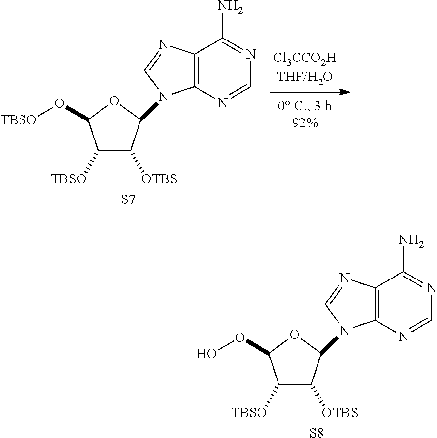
C1(N2C3=C(C(N)=NC=N3)N=C2)C([OTBS])C([TBSO])C(O[TBSO])O1.[S7].C1(N2C3=C(C(N)=NC=N3)N=C2)C([OTBS])C([TBSO])C(OO)O1.[S8]
